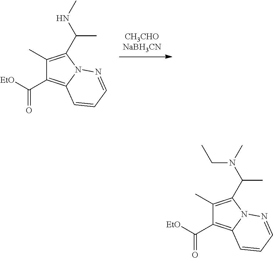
C1(C)=C(C(NC)C)N2C(=C1C([EtO])=O)C=CC=N2.C1(C)=C(C(N(C)CC)C)N2C(=C1C([EtO])=O)C=CC=N2
